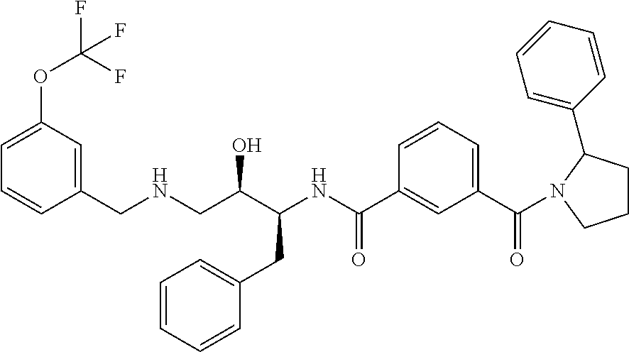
C1=C(OC(F)(F)F)C=C(CNCC(C(NC(C2=CC(C(=O)N3CCCC3C3=CC=CC=C3)=CC=C2)=O)CC2=CC=CC=C2)O)C=C1
